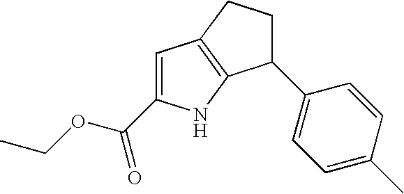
C1=C(C(OCC)=O)NC2=C1CCC2C1=CC=C(C)C=C1
